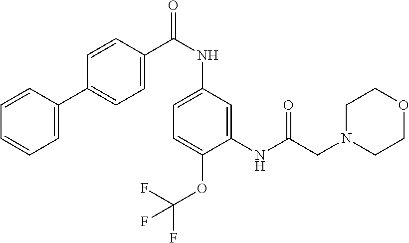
C1=C(C2=CC=C(C(NC3=CC=C(OC(F)(F)F)C(NC(CN4CCOCC4)=O)=C3)=O)C=C2)C=CC=C1
